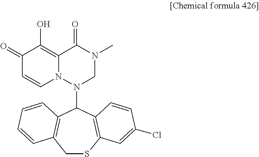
C1SC2=C(C(N3N4C(=C(O)C(=O)C=C4)C(=O)N(C)C3)C3=C1C=CC=C3)C=CC(Cl)=C2
